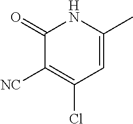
[NC]C1=C(Cl)C=C(C)NC1=O
